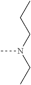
C(N(CC)C)CC
